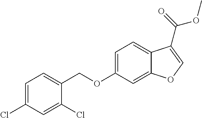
C1=C(Cl)C=C(Cl)C(COC2=CC=C3C(=C2)OC=C3C(OC)=O)=C1
